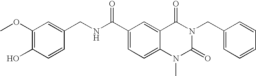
C1=CC(CNC(C2=CC=C3C(=C2)C(=O)N(CC2=CC=CC=C2)C(=O)N3C)=O)=CC(OC)=C1O
